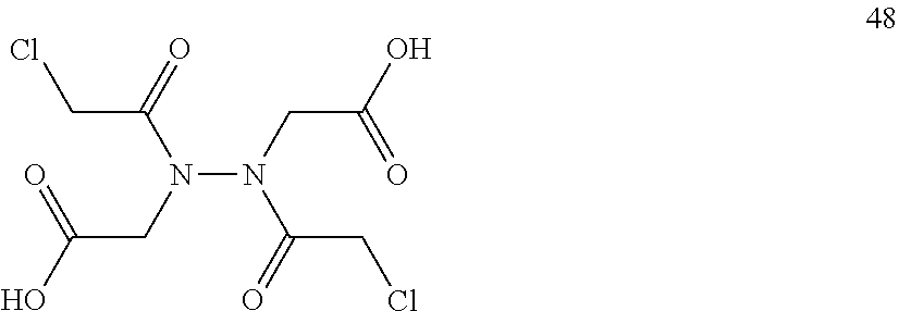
ClCC(N(N(C(CCl)=O)CC(O)=O)CC(O)=O)=O
